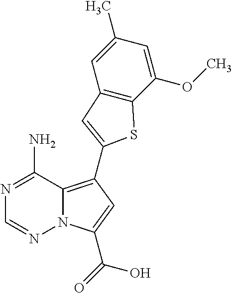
N12C(=C(C3=CC4=C(C(OC)=CC(C)=C4)S3)C=C1C(O)=O)C(N)=NC=N2
